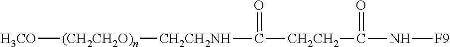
[H3CO][(CH2CH2O)n][CH2CH2NH]C([CH2CH2]C(N[F9])=O)=O
